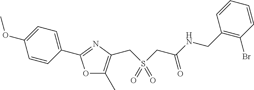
COC1=CC=C(C2=NC(CS(CC(=O)NCC3=C(Br)C=CC=C3)(=O)=O)=C(C)O2)C=C1
